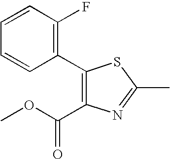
C1(C2=C(F)C=CC=C2)=C(C(OC)=O)N=C(C)S1
